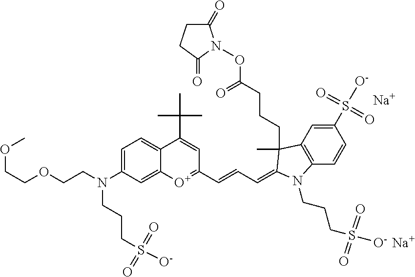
[Na].[Na].[O+]1=C(C=CC=C2C(C)(CCCC(=O)ON3C(=O)CCC3=O)C3=C(C=CC(S(=O)([O-])=O)=C3)N2CCCS([O-])(=O)=O)C=C(C(C)(C)C)C2=CC=C(N(CCOCCOC)CCCS(=O)(=O)[O-])C=C12
